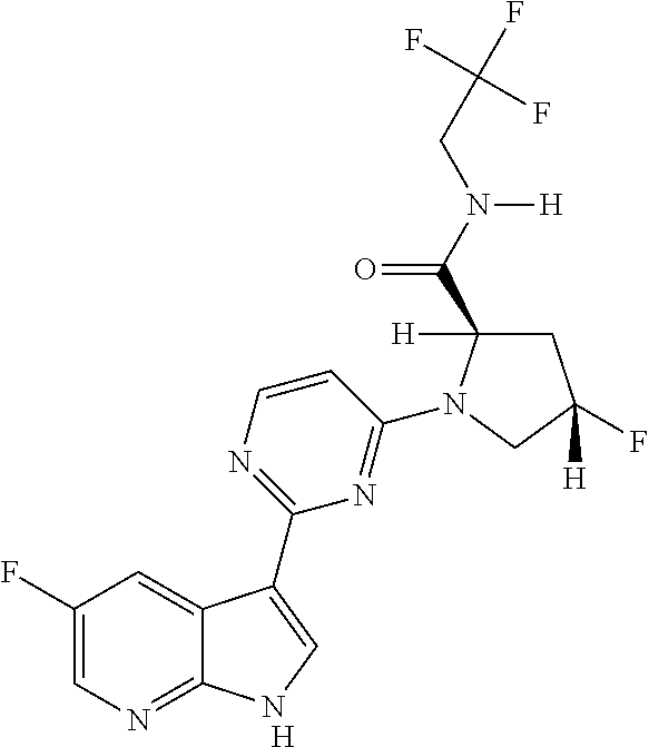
[H].C1(F)=CN=C2C(=C1)C(C1=NC=CC(N3C(C(N(CC(F)(F)F)[H])=O)([H])CC(F)([H])C3)=N1)=CN2
